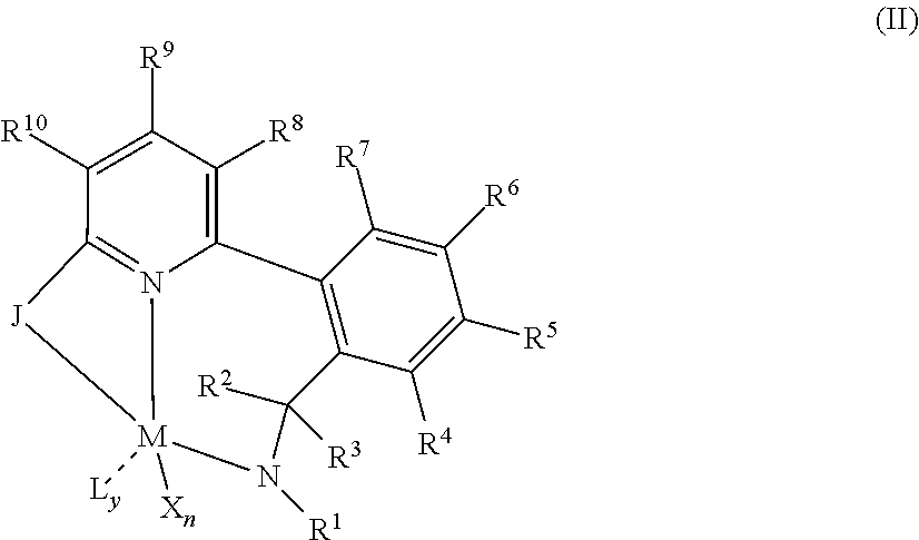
C12=C(C([R4])=C([R5])C([R6])=C1[R7])C([R2])([R3])N([R1])[M]1([Xn])([Ly])[J]C3=N1C2=C([R8])C([R9])=C3[R10]
